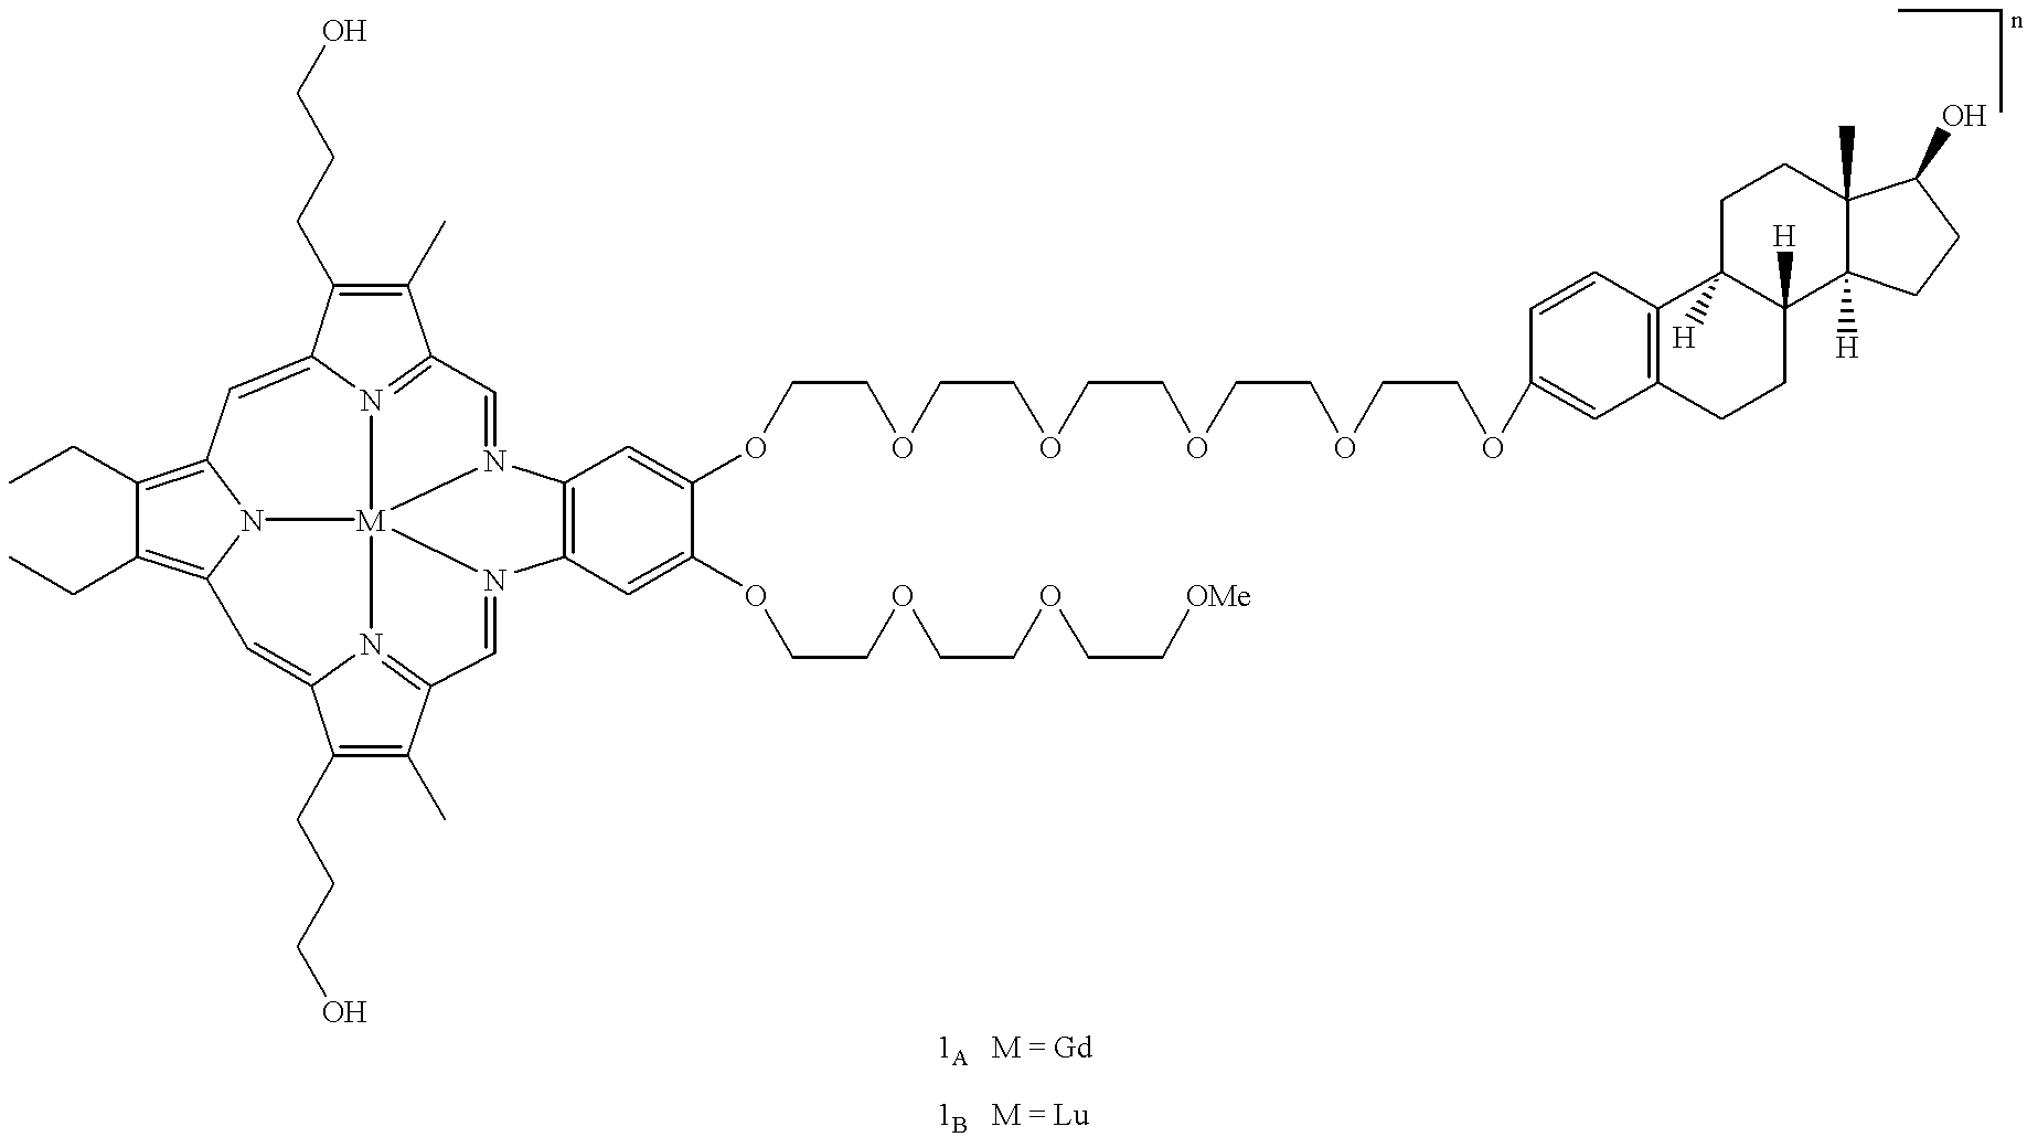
C1(C)=C(CCCO)C2=CC3=C(CC)C(CC)=C4N3[M]356N2=C1C=N3C1=C(N5=CC2=N6C(=C4)C(CCCO)=C2C)C=C(OCCOCCOCC[OMe])C(OCCOCCOCCOCCOCCOC2=CC3=C(C=C2)C2([H])C([H])(CC3)C3([H])C(C)(CC2)C(O)CC3)=C1
